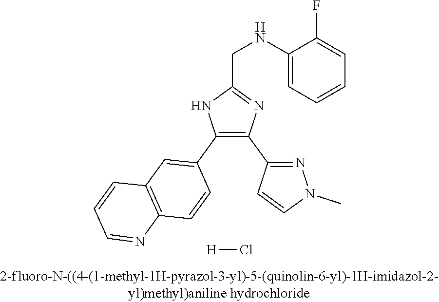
C1(NCC2=NC(C3=NN(C)C=C3)=C(C3=CC4=C(C=C3)N=CC=C4)N2)=CC=CC=C1F.[H]Cl
